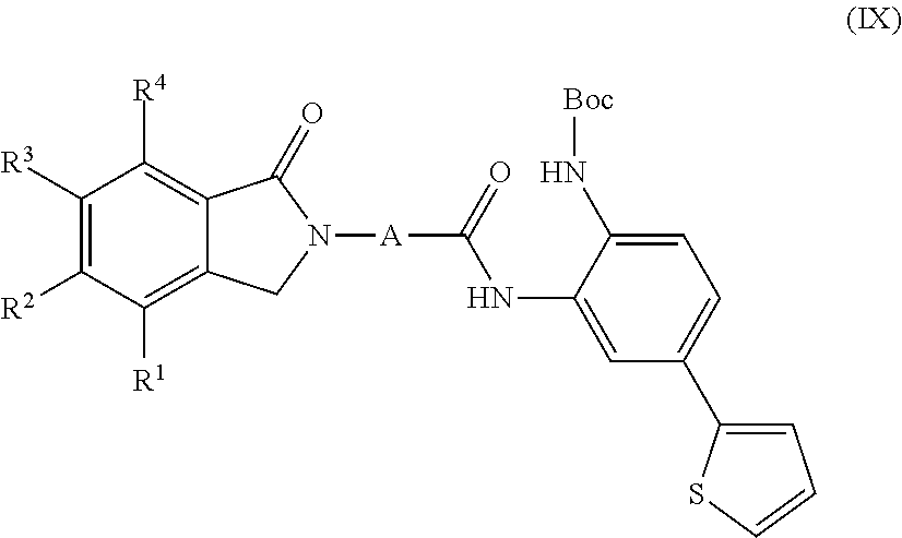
C1([R3])=C([R2])C([R1])=C2C(=C1[R4])C(=O)N([A]C(NC1=CC(C3=CC=CS3)=CC=C1N[Boc])=O)C2
